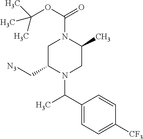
[CF3]C1=CC=C(C(C)N2CC(C)N(C(=O)OC(C)(C)C)CC2C[N3])C=C1
